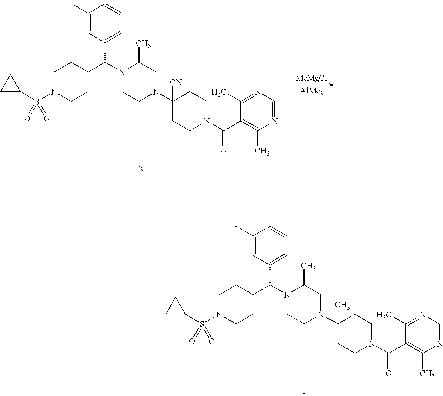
C1(F)=CC(C(N2CCN(C3(C)CCN(C(C4=C(C)N=CN=C4C)=O)CC3)CC2C)C2CCN(S(C3CC3)(=O)=O)CC2)=CC=C1.I.[MeMgCl].[AlMe3].C1(F)=CC(C(N2CCN(C3([CN])CCN(C(=O)C4=C(C)N=CN=C4C)CC3)CC2C)C2CCN(S(C3CC3)(=O)=O)CC2)=CC=C1
